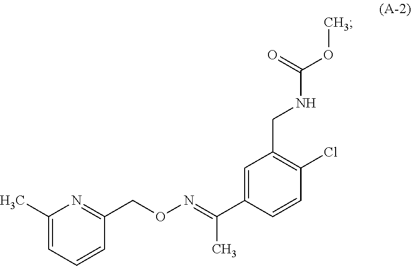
C1(C)=CC=CC(CON=C(C2=CC(CNC(OC)=O)=C(Cl)C=C2)C)=N1
